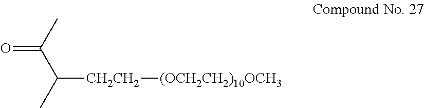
CC(C(C)[CH2CH2][(OCH2CH2)10OCH3])=O
